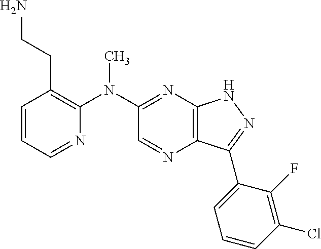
C1=CC=NC(N(C2=NC3=C(N=C2)C(C2=CC=CC(Cl)=C2F)=NN3)C)=C1CCN
